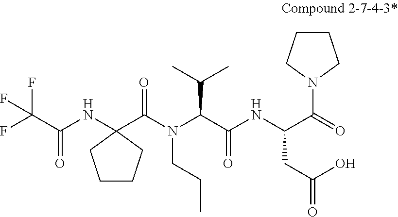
N(CCC)(C(C(=O)NC(CC(O)=O)C(=O)N1CCCC1)C(C)C)C(C1(NC(C(F)(F)F)=O)CCCC1)=O
